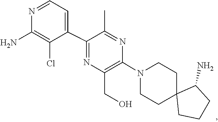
C1C2(CCCC2N)CCN(C2=C(CO)N=C(C3=CC=NC(N)=C3Cl)C(C)=N2)C1
